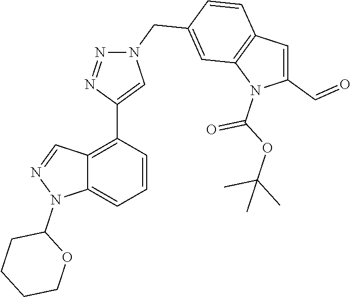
C1=C(C=O)N(C(OC(C)(C)C)=O)C2=C1C=CC(CN1N=NC(C3=C4C(=CC=C3)N(C3CCCCO3)N=C4)=C1)=C2
